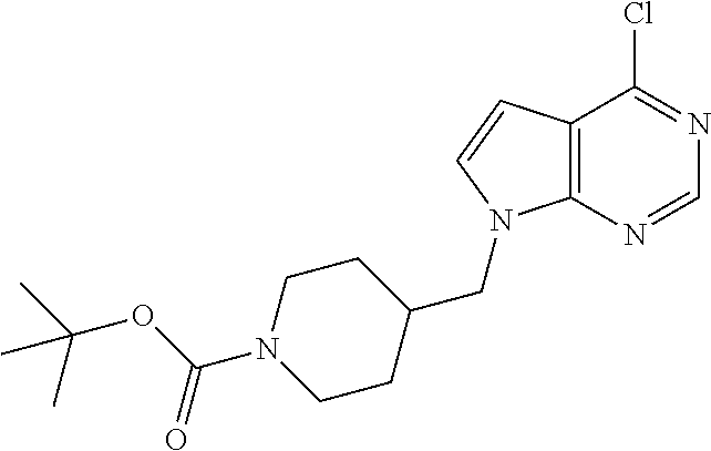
C12=C(N=CN=C1Cl)N(CC1CCN(C(OC(C)(C)C)=O)CC1)C=C2
